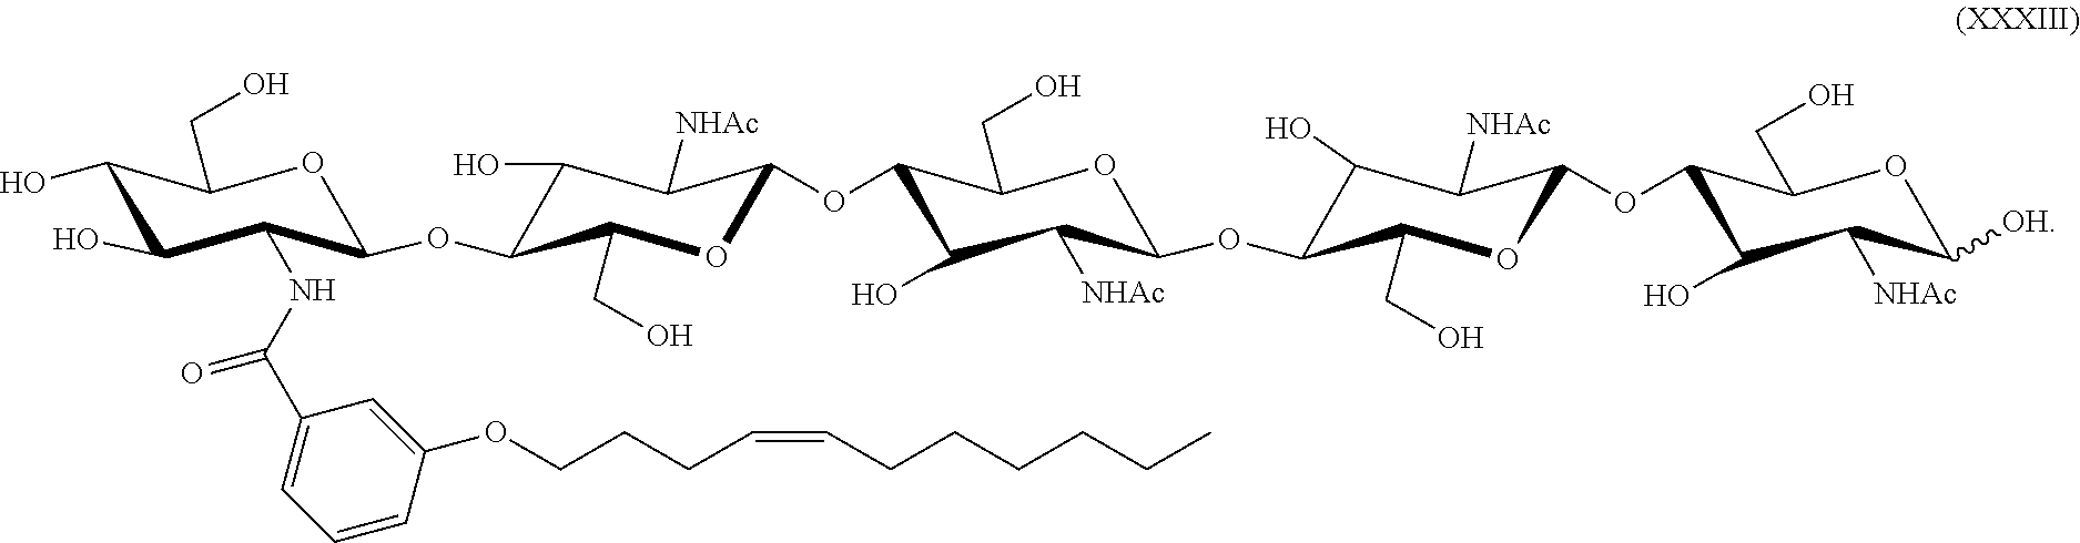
O1C(OC2C(CO)OC(OC3C(CO)OC(OC4C(CO)OC(OC5C(CO)OC([OH])C([NHAc])C5O)C([NHAc])C4O)C([NHAc])C3O)C([NHAc])C2O)C(NC(C2=CC=CC(OCCCC=CCCCCCC)=C2)=O)C(O)C(O)C1CO
